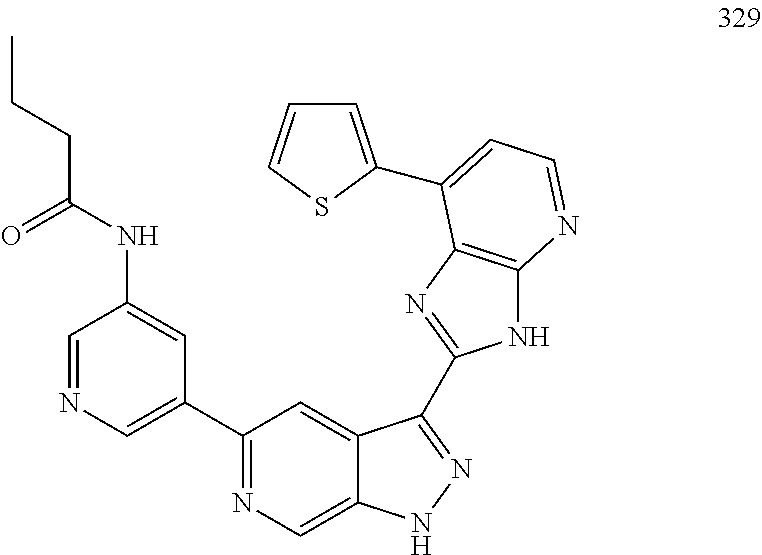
C1=NC=C(C2=NC=C3C(=C2)C(C2=NC4=C(N2)N=CC=C4C2=CC=CS2)=NN3)C=C1NC(=O)CCC
